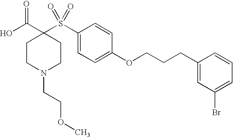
OC(C1(S(C2=CC=C(OCCCC3=CC(Br)=CC=C3)C=C2)(=O)=O)CCN(CCOC)CC1)=O
